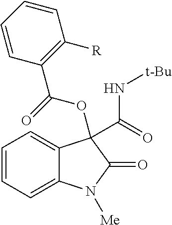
C1=CC=C2C(=C1)C(C(=O)N[t-Bu])(OC(C1=C([R])C=CC=C1)=O)C(=O)N2[Me]
